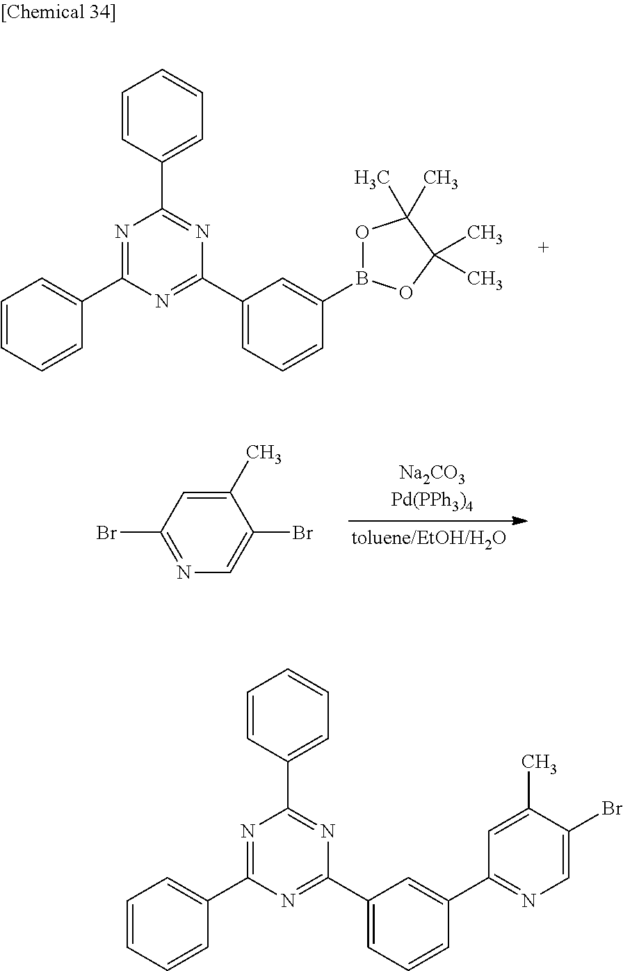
C1=CC(C2=NC(C3=CC=CC(B4OC(C)(C)C(C)(C)O4)=C3)=NC(C3=CC=CC=C3)=N2)=CC=C1.C1(C)=CC(Br)=NC=C1Br.C1=CC=CC(C2=NC(C3=CC=CC=C3)=NC(C3=CC=CC(C4=NC=C(Br)C(C)=C4)=C3)=N2)=C1
